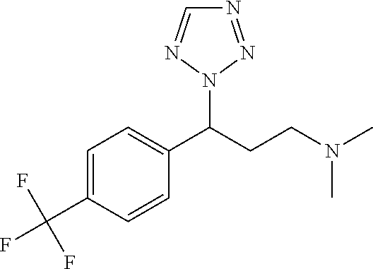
C1=C(C(F)(F)F)C=CC(C(CCN(C)C)N2N=CN=N2)=C1
